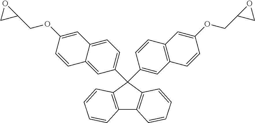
C12=C(C=CC=C1)C(C1=CC=C3C(=C1)C=CC(OCC1OC1)=C3)(C1=CC3=C(C=C1)C=C(OCC1OC1)C=C3)C1=C2C=CC=C1
